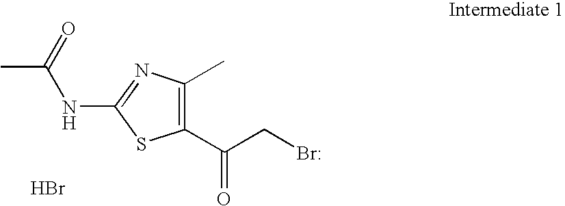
CC(=O)NC1=NC(C)=C(C(CBr)=O)S1.Br
